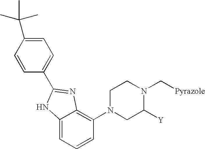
C1=C(C(C)(C)C)C=CC(C2=NC3=C(N4CC([Y])N(C[Pyrazole])CC4)C=CC=C3N2)=C1
